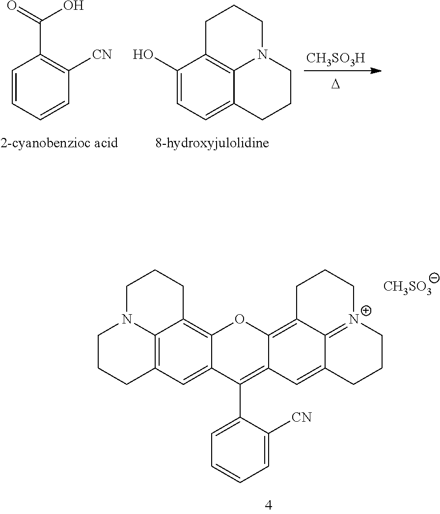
C1CCC2=C3N1CCCC3=C1C(=C2)C(C2=CC=CC=C2[CN])=C2C(=C3C4=[N+](CCC3)CCCC4=C2)O1.[CH3SO3].C1=CC=CC([CN])=C1C(=O)O.[CH3SO3H].[D].C1(O)=CC=C2C3=C1CCCN3CCC2
